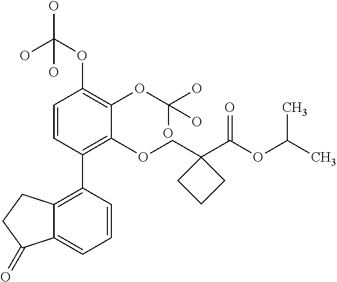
C1=CC(C2=C3C(=CC=C2)C(=O)CC3)=C(OCC2(C(OC(C)C)=O)CCC2)C(OC(O)(O)O)=C1OC(O)(O)O
